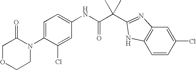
N(C(C(C)(C)C1=NC2=C(C=CC(Cl)=C2)N1)=O)C1=CC=C(N2C(=O)COCC2)C(Cl)=C1
